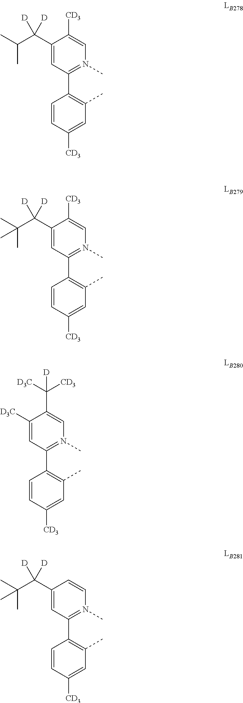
C1(C(C(C)C)([D])[D])=CC(C2=C(C)C=C([CD3])C=C2)=N(C)C=C1[CD3].C1(C(C(C)(C)C)([D])[D])=CC(C2=C(C)C=C([CD3])C=C2)=N(C)C=C1[CD3].C1([D3C])=CC(C2=C(C)C=C([CD3])C=C2)=N(C)C=C1C([D3C])([CD3])[D].C1(C(C(C)(C)C)([D])[D])=CC(C2=C(C)C=C([CD3])C=C2)=N(C)C=C1
